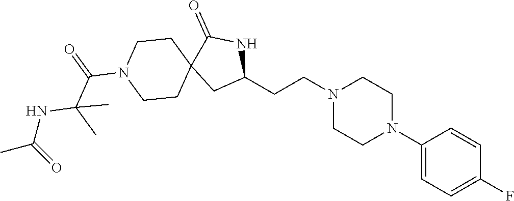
C1(CCN2CCN(C3=CC=C(F)C=C3)CC2)NC(=O)C2(C1)CCN(C(=O)C(NC(C)=O)(C)C)CC2
